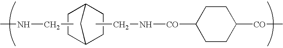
N(CC)C.C1CC2CCC1C2.CCN[CO]C1CCC([CO]C)CC1
